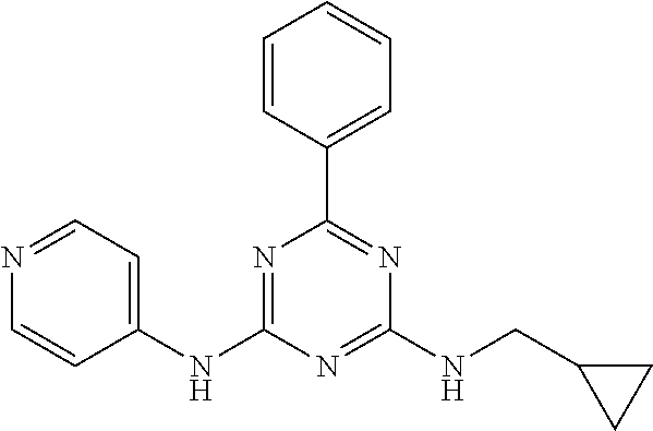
C1(NC2=NC(C3=CC=CC=C3)=NC(NCC3CC3)=N2)=CC=NC=C1
